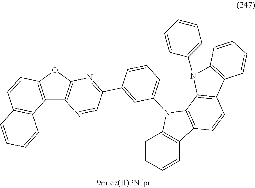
C12=C(OC3=C1N=CC(C1=CC(N4C5=C(C6=C4C4=C(C=C6)C6=C(N4C4=CC=CC=C4)C=CC=C6)C=CC=C5)=CC=C1)=N3)C=CC1=C2C=CC=C1
